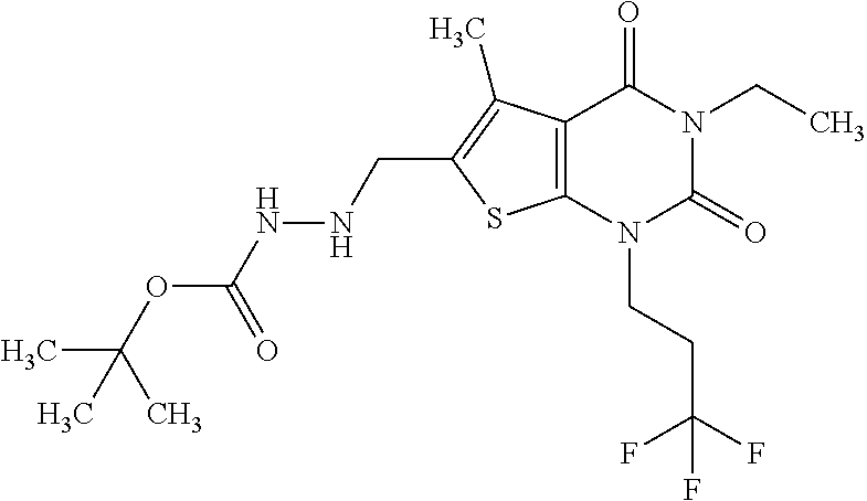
C12=C(N(CCC(F)(F)F)C(=O)N(CC)C1=O)SC(CNNC(=O)OC(C)(C)C)=C2C
